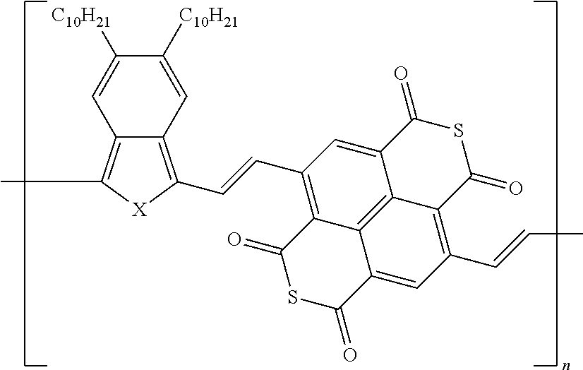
C1([C10H21])=CC2=C(C)[X]C(C=CC3=C4C5=C6C(=C3)C(=O)SC(=O)C6=C(C=CC)C=C5C(=O)SC4=O)=C2C=C1[C10H21]
